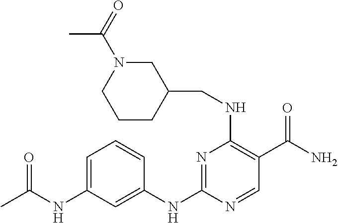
C1=C(NC(C)=O)C=C(NC2=NC(NCC3CN(C(=O)C)CCC3)=C(C(N)=O)C=N2)C=C1
